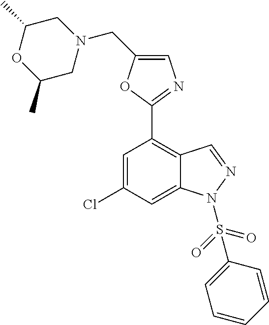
C1=C(Cl)C=C2C(=C1C1=NC=C(CN3CC(C)OC(C)C3)O1)C=NN2S(=O)(=O)C1=CC=CC=C1
